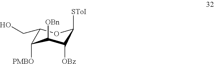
C1(CO)C([PMBO])C([OBn])C([OBz])C([SToI])O1
